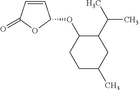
C1=CC(=O)OC1OC1CCC(C)CC1C(C)C
